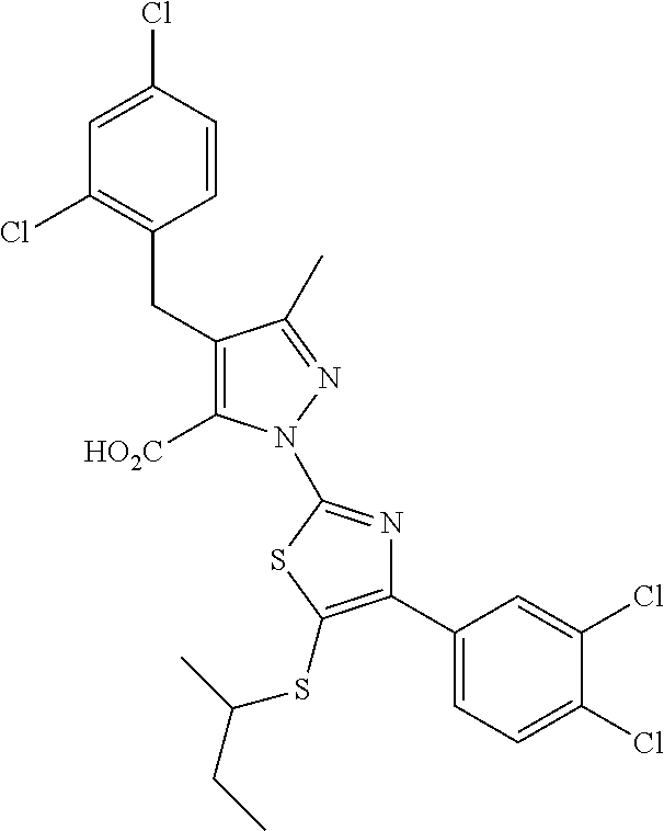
C(C1=C([HO2C])N(C2=NC(C3=CC=C(Cl)C(Cl)=C3)=C(SC(C)CC)S2)N=C1C)C1=C(Cl)C=C(Cl)C=C1
